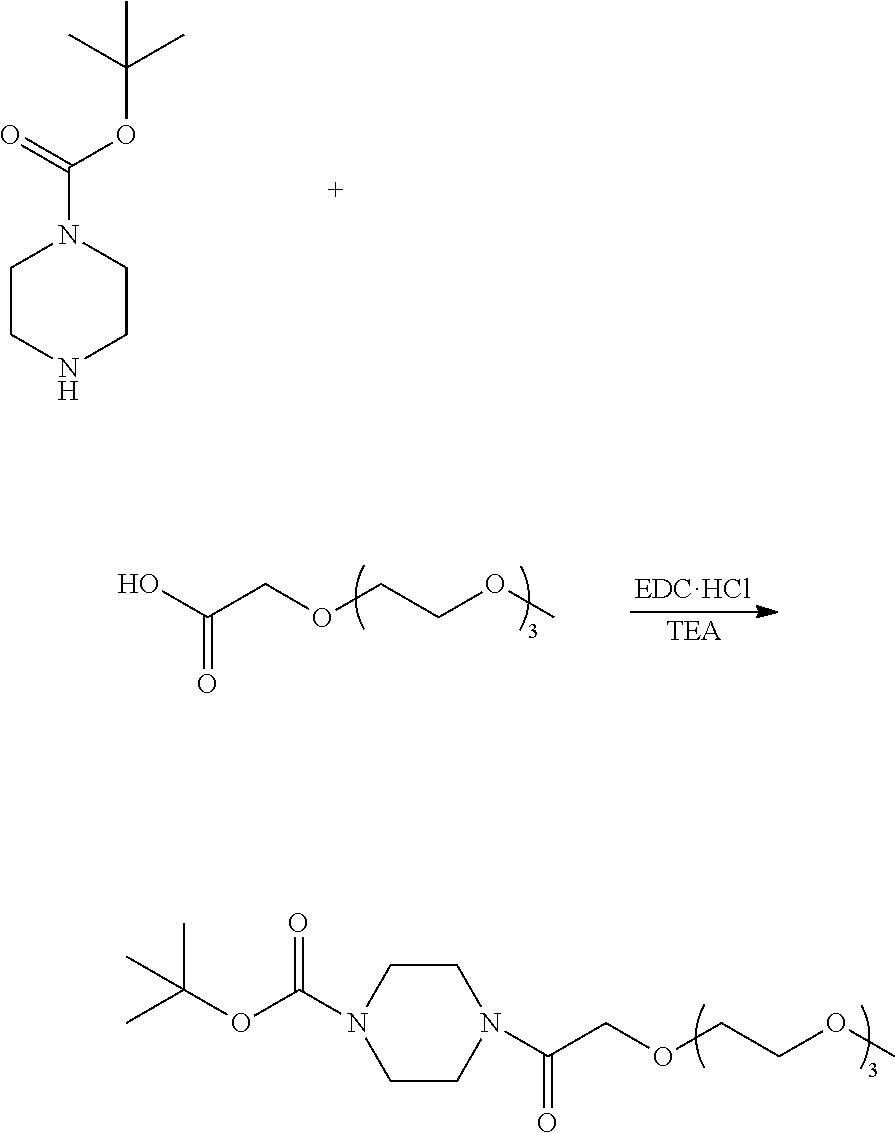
C1CNCCN1C(=O)OC(C)(C)C.OC(COCCOC)=O.N1(C(COCCOC)=O)CCN(C(OC(C)(C)C)=O)CC1
